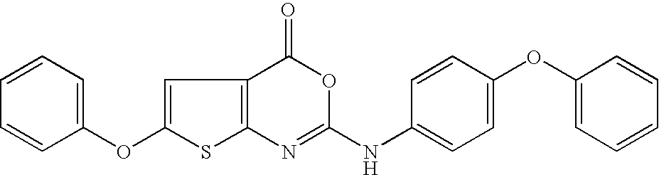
C12=C(C(=O)OC(NC3=CC=C(OC4=CC=CC=C4)C=C3)=N1)C=C(OC1=CC=CC=C1)S2
